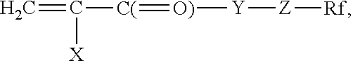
C=C([C(]=[O)][Y][Z][Rf])[X]
